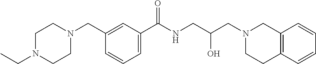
C1(CN2CCN(CC)CC2)=CC(C(NCC(CN2CC3=C(CC2)C=CC=C3)O)=O)=CC=C1
